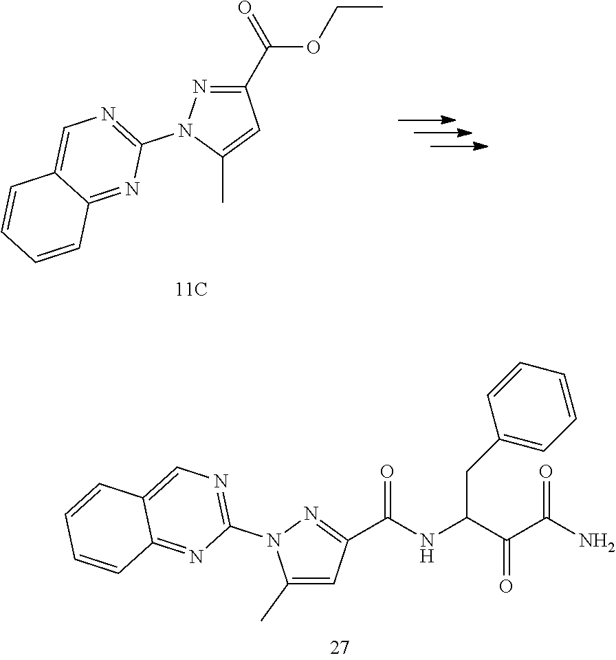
C1(C)=CC(C(NC(C(C(N)=O)=O)CC2=CC=CC=C2)=O)=NN1C1=NC=C2C(=N1)C=CC=C2.C1(C(=O)OCC)=NN(C2=NC=C3C(=N2)C=CC=C3)C(C)=C1
